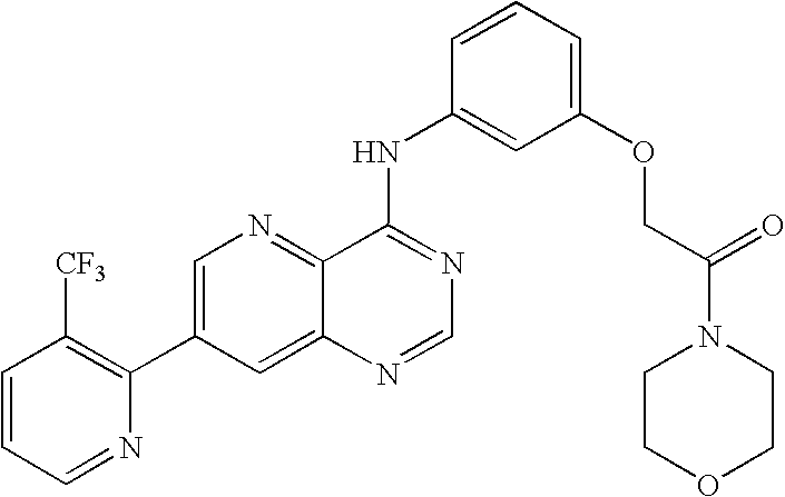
C1=CC=NC(C2=CN=C3C(=C2)N=CN=C3NC2=CC(OCC(N3CCOCC3)=O)=CC=C2)=C1[CF3]
